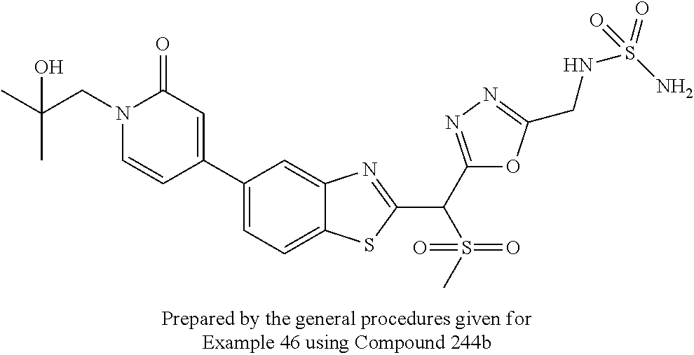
C1=C(C2=CC(=O)N(CC(C)(C)O)C=C2)C=C2C(=C1)SC(C(C1=NN=C(CNS(=O)(N)=O)O1)S(=O)(=O)C)=N2
